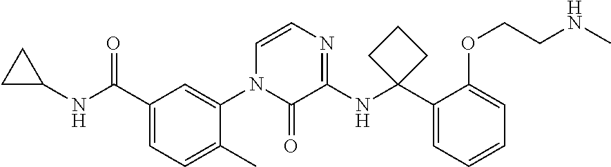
C1C(NC(C2=CC=C(C)C(N3C(=O)C(NC4(C5=CC=CC=C5OCCNC)CCC4)=NC=C3)=C2)=O)C1
